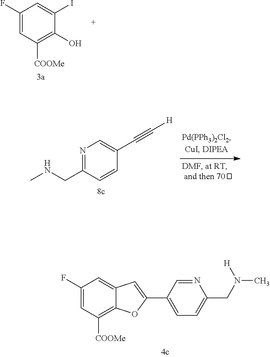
C1(F)=CC([COOMe])=C(O)C(I)=C1.C1(F)=CC([COOMe])=C2C(=C1)C=C(C1=CC=C(CN([H])C)N=C1)O2.N1=C(CNC)C=CC(C#C[H])=C1
